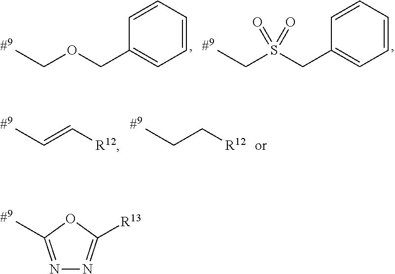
C1=CC=CC(COCC)=C1.C1=CC=CC(CS(CC)(=O)=O)=C1.[R12]C=CC.[R12]CCC.CC1=NN=C([R13])O1
